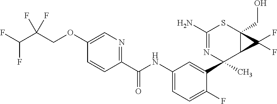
C1(N)=NC(C2=CC(NC(C3=NC=C(OCC(C(F)F)(F)F)C=C3)=O)=CC=C2F)(C)C2C(CO)(S1)C2(F)F
